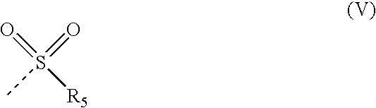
O=S([R5])(=O)C
